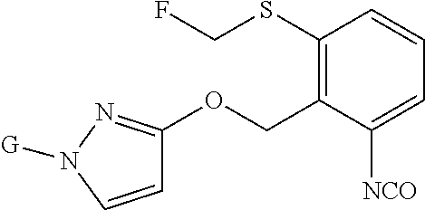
C1=CN([G])N=C1OCC1=C(SCF)C=CC=C1[NCO]
